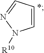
C1=CC=NN1[R10]
